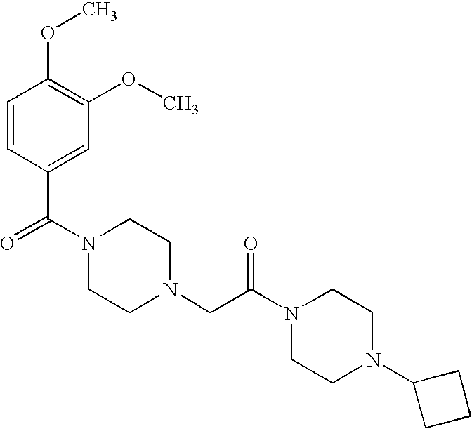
C1=CC(C(N2CCN(CC(N3CCN(C4CCC4)CC3)=O)CC2)=O)=CC(OC)=C1OC
